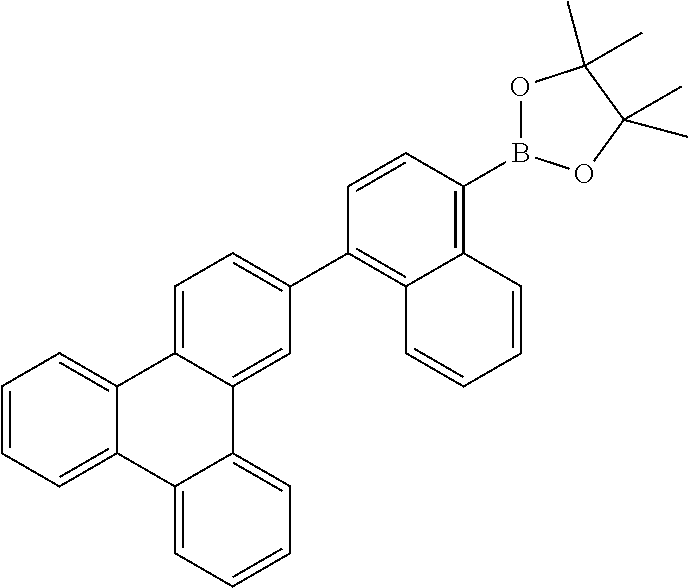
C12=CC=CC=C1C1=CC=CC=C1C1=CC=C(C3=C4C(=C(B5OC(C)(C)C(C)(C)O5)C=C3)C=CC=C4)C=C21
